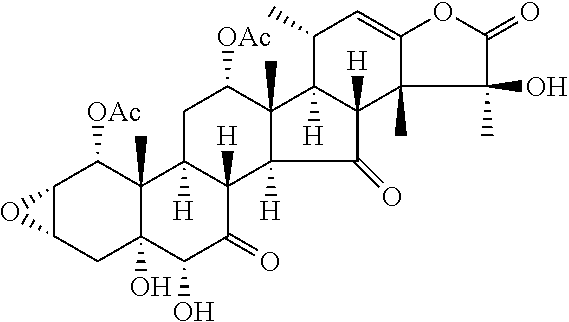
C12C(CC3(O)C(C)(C1[OAc])C1([H])C([H])(C(=O)C3O)C3([H])C(C)(C([OAc])C1)C1([H])C([H])(C3=O)C3(C)C(=CC1C)OC(=O)C3(C)O)O2
